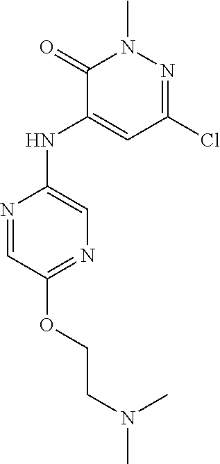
N1=CC(OCCN(C)C)=NC=C1NC1=CC(Cl)=NN(C)C1=O
